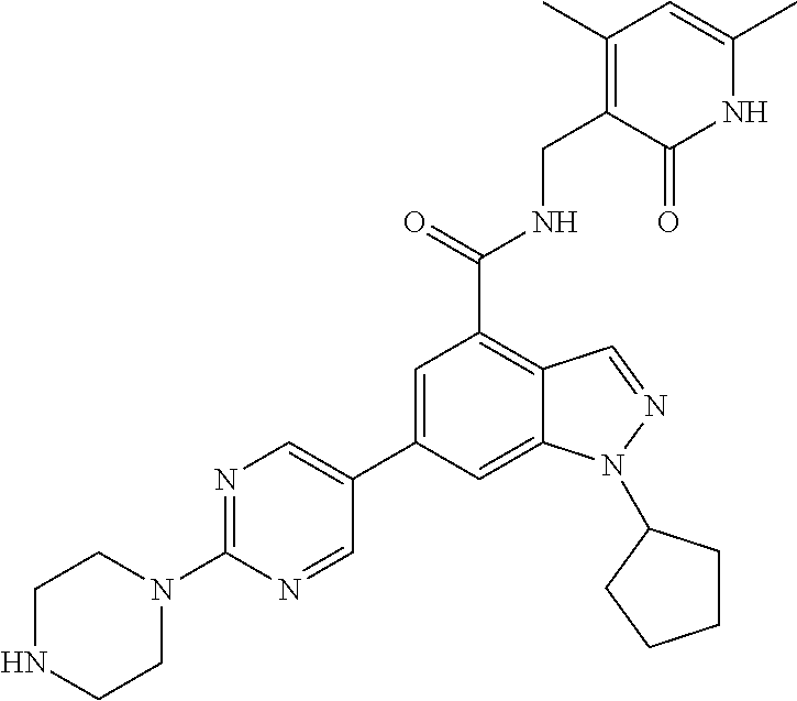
C1=C(C2=CN=C(N3CCNCC3)N=C2)C=C2C(=C1C(=O)NCC1=C(C)C=C(C)NC1=O)C=NN2C1CCCC1
